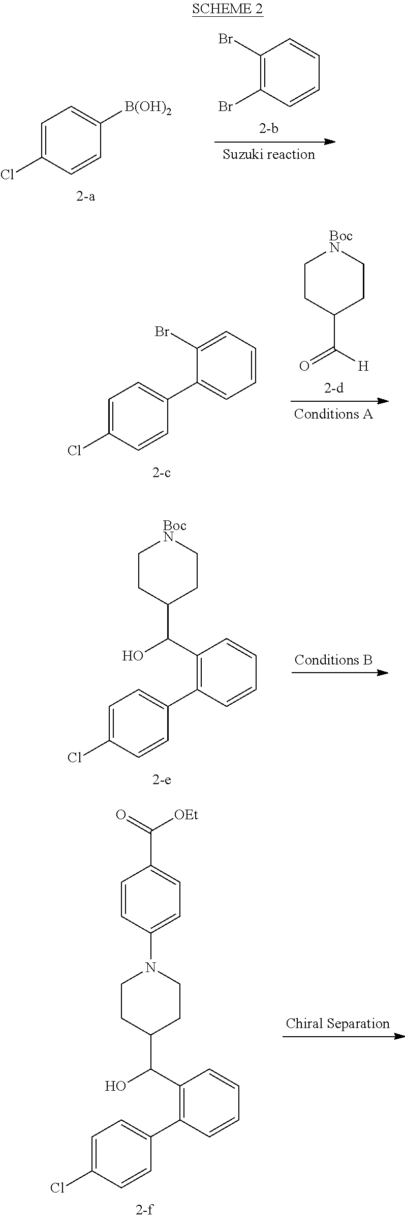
C1=C(Cl)C=CC([B(OH)2])=C1.C1(Br)=C(Br)C=CC=C1.C1CC(C([H])=O)CC[BocN]1.C1=C(Cl)C=CC(C2=CC=CC=C2Br)=C1.C1=C(Cl)C=CC(C2=C(C(O)C3CC[BocN]CC3)C=CC=C2)=C1.C1=C(Cl)C=CC(C2=C(C(O)C3CCN(C4=CC=C(C(=O)[OEt])C=C4)CC3)C=CC=C2)=C1
